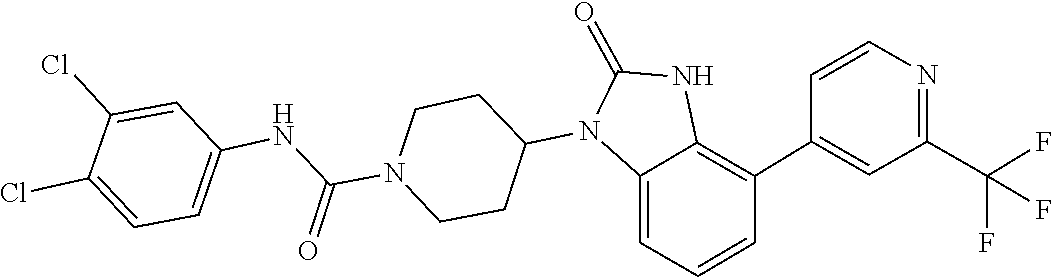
C1CN(C(NC2=CC=C(Cl)C(Cl)=C2)=O)CCC1N1C(=O)NC2=C(C3=CC(C(F)(F)F)=NC=C3)C=CC=C12
